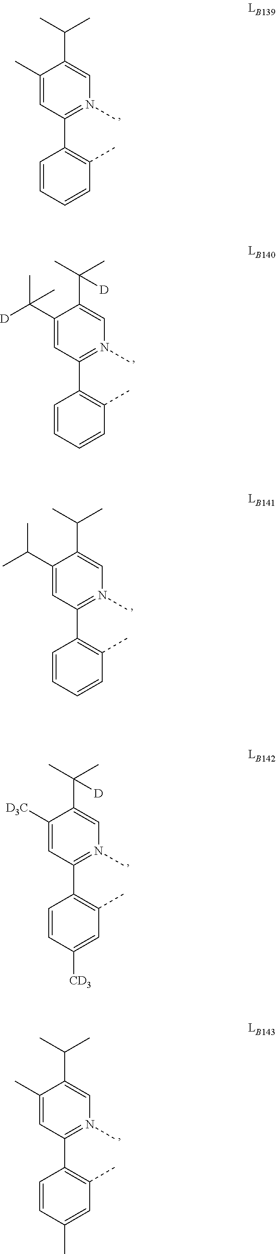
C1(C)=CC(C2=C(C)C=CC=C2)=N(C)C=C1C(C)C.C1(C([D])(C)C)=CC(C2=C(C)C=CC=C2)=N(C)C=C1C(C)(C)[D].C1(C(C)C)=CC(C2=C(C)C=CC=C2)=N(C)C=C1C(C)C.C1([D3C])=CC(C2=C(C)C=C([CD3])C=C2)=N(C)C=C1C(C)(C)[D].C1(C)=CC(C2=C(C)C=C(C)C=C2)=N(C)C=C1C(C)C
